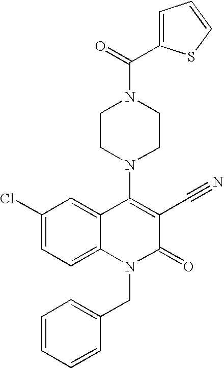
C1CN(C2=C(C#N)C(=O)N(CC3=CC=CC=C3)C3=CC=C(Cl)C=C23)CCN1C(=O)C1=CC=CS1
